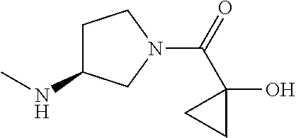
N(C)C1CCN(C(=O)C2(O)CC2)C1
